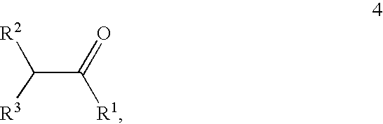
C(C(=O)[R1])([R2])[R3]
